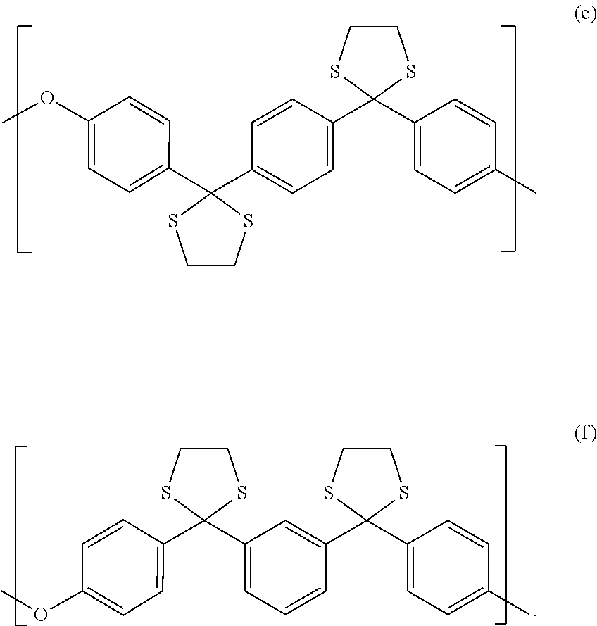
C1=CC(C2(C3=CC=C(C)C=C3)SCCS2)=CC=C1C1(C2=CC=C(OC)C=C2)SCCS1.C1=C(C2(C3=CC=C(OC)C=C3)SCCS2)C=C(C2(C3=CC=C(C)C=C3)SCCS2)C=C1
